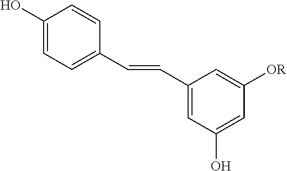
C1(O)=CC=C(C=CC2=CC(O)=CC([OR])=C2)C=C1
